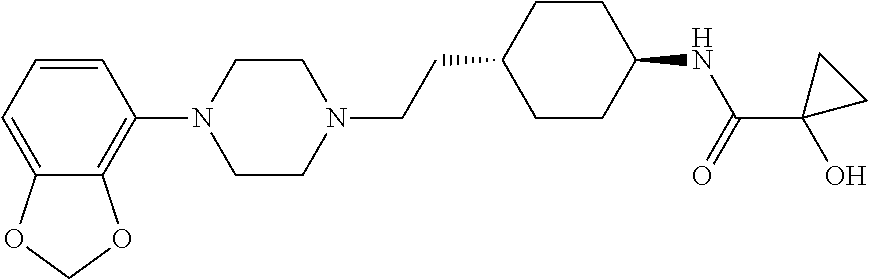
C1=CC=C2C(=C1N1CCN(CCC3CCC(NC(=O)C4(O)CC4)CC3)CC1)OCO2
